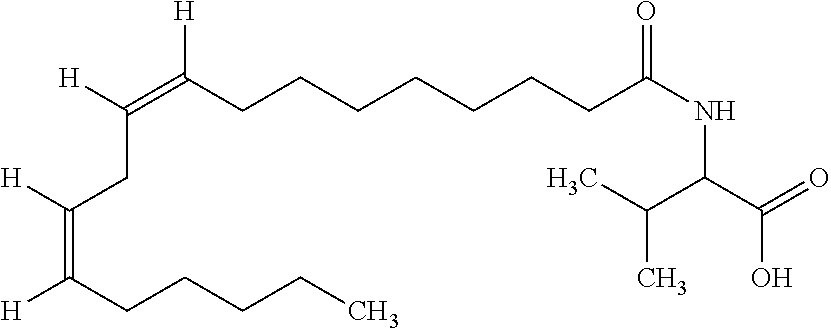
C(C)(C(C(=O)O)NC(CCCCCCCC(=C([H])CC(=C([H])CCCCC)[H])[H])=O)C
